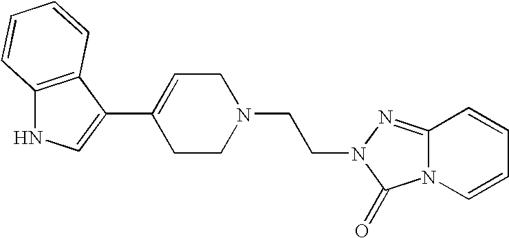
C12=C(C(C3=CCN(CCN4N=C5N(C4=O)C=CC=C5)CC3)=CN1)C=CC=C2
